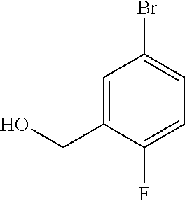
C1=C(CO)C(F)=CC=C1Br
